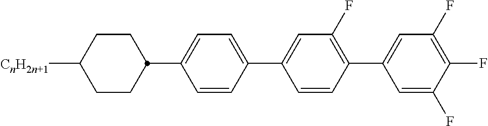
C1=C(F)C(F)=C(F)C=C1C1=C(F)C=C(C2=CC=C(C3CCC([CnH2n+1])CC3)C=C2)C=C1
